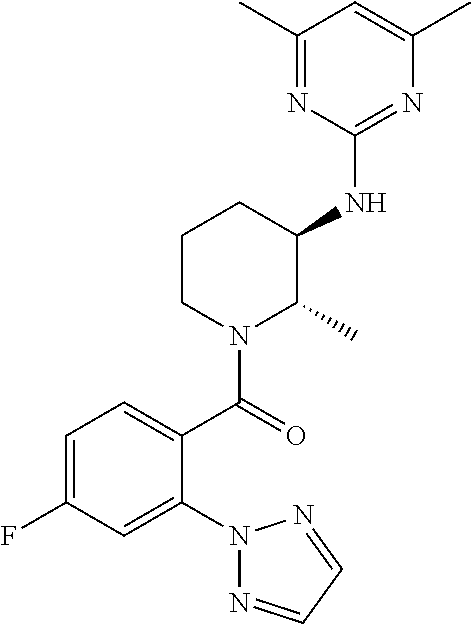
C1=C(F)C=C(N2N=CC=N2)C(C(=O)N2C(C)C(NC3=NC(C)=CC(C)=N3)CCC2)=C1
